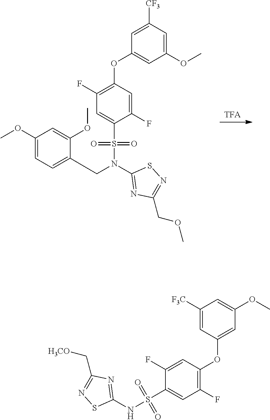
[TFA].C1=C(S(N(C2=NC(COC)=NS2)CC2=CC=C(OC)C=C2OC)(=O)=O)C(F)=CC(OC2=CC(OC)=CC([CF3])=C2)=C1F.C1(S(NC2=NC(C[H3CO])=NS2)(=O)=O)=CC(F)=C(OC2=CC(OC)=CC([F3C])=C2)C=C1F
